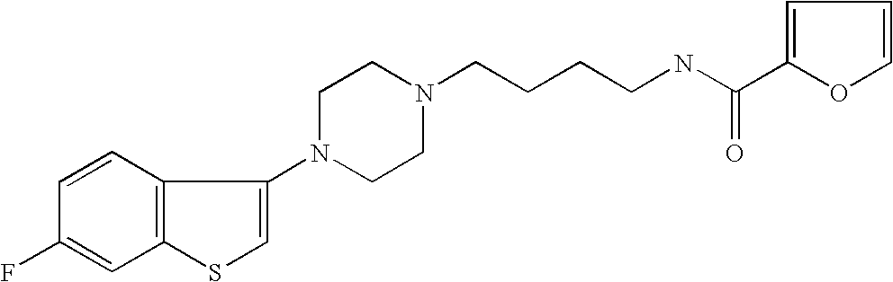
C1(F)=CC2=C(C=C1)C(N1CCN(CCCCNC(C3=CC=CO3)=O)CC1)=CS2
